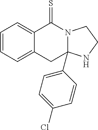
C1=CC=C2C(=C1)C(=S)N1C(C3=CC=C(Cl)C=C3)(C2)NCC1
